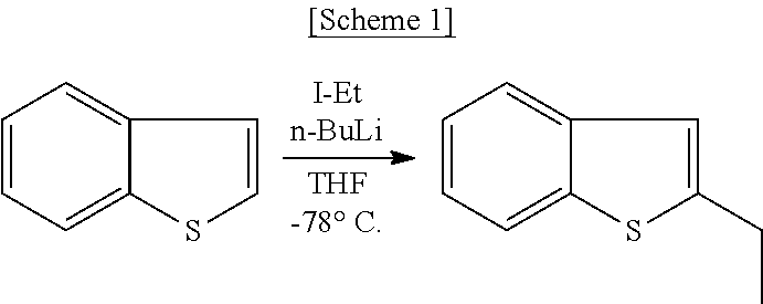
C1=CC=C2C(=C1)C=CS2.C1=CC=C2C(=C1)C=C(CC)S2
